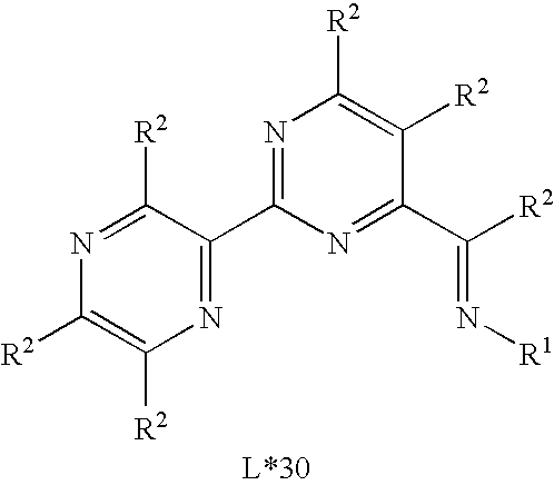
N1=C(C2=NC([R2])=C([R2])N=C2[R2])N=C(C([R2])=N[R1])C([R2])=C1[R2]
